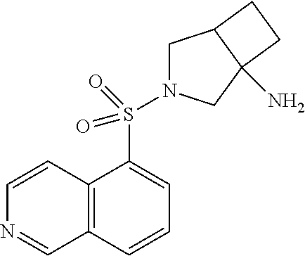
C1=CC2=C(C=N1)C=CC=C2S(=O)(=O)N1CC2C(N)(C1)CC2
